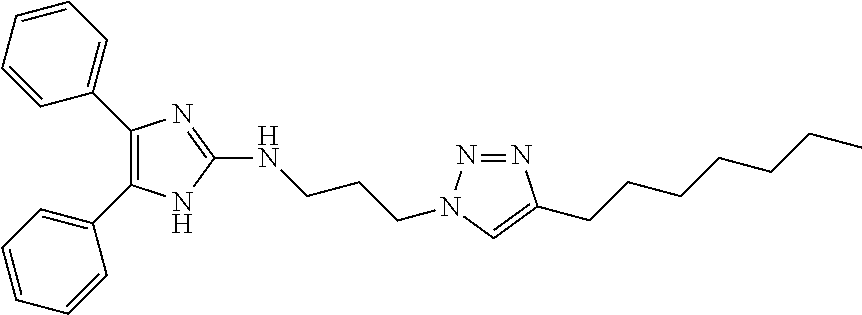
C1=CC=CC(C2=C(C3=CC=CC=C3)NC(NCCCN3N=NC(CCCCCCC)=C3)=N2)=C1
